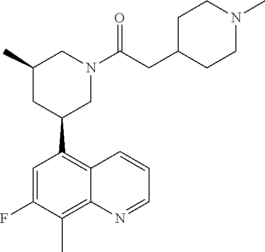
C1=C(F)C(C)=C2C(=C1C1CN(C(CC3CCN(C)CC3)=O)CC(C)C1)C=CC=N2
